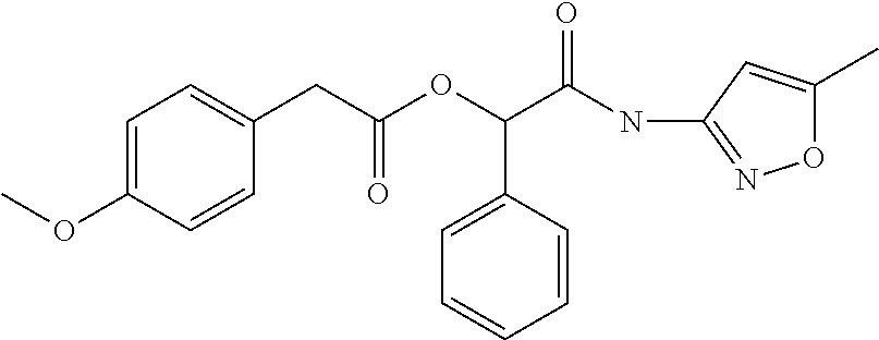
C(C(OC(C(NC1=NOC(C)=C1)=O)C1=CC=CC=C1)=O)C1=CC=C(OC)C=C1
